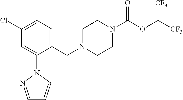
N1(C(OC([CF3])[CF3])=O)CCN(CC2=CC=C(Cl)C=C2N2N=CC=C2)CC1
